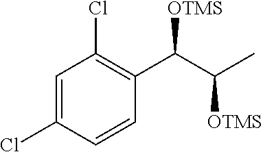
C1(Cl)=CC(Cl)=C(C(C(C)[OTMS])[OTMS])C=C1
